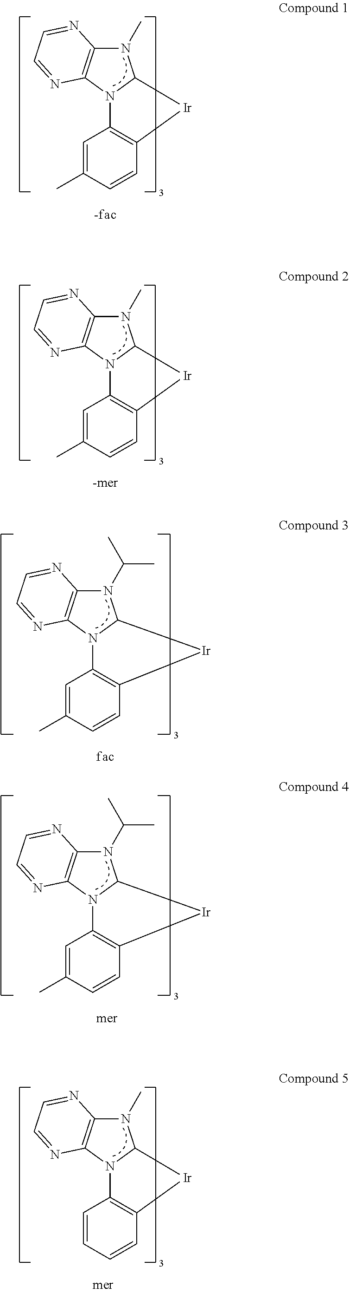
N1(C)C2=C(N3C1[Ir]C1=C3C=C(C)C=C1)N=CC=N2.N1(C(C)C)C2=C(N3C1[Ir]C1=C3C=C(C)C=C1)N=CC=N2.N1(C(C)C)C2=C(N3C1[Ir]C1=C3C=C(C)C=C1)N=CC=N2.N1(C)C2=C(N3C1[Ir]C1=C3C=C(C)C=C1)N=CC=N2.N1(C)C2=C(N3C1[Ir]C1=C3C=CC=C1)N=CC=N2
